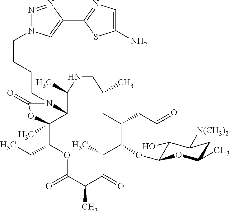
C12C(C)(C(CC)OC(=O)C(C)C(=O)C(C)C(OC3C(O)C([N(CH3)2])CC(C)O3)C(CC=O)CC(C)CNC1C)OC(=O)N2CCCCN1N=NC(C2=NC=C(N)S2)=C1
